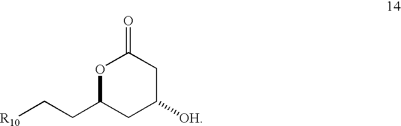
O1C(CC[R10])CC([OH])CC1=O
